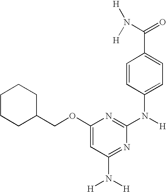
C1CCC(COC2=CC(N([H])[H])=NC(N([H])C3=CC=C(C(N([H])[H])=O)C=C3)=N2)CC1
